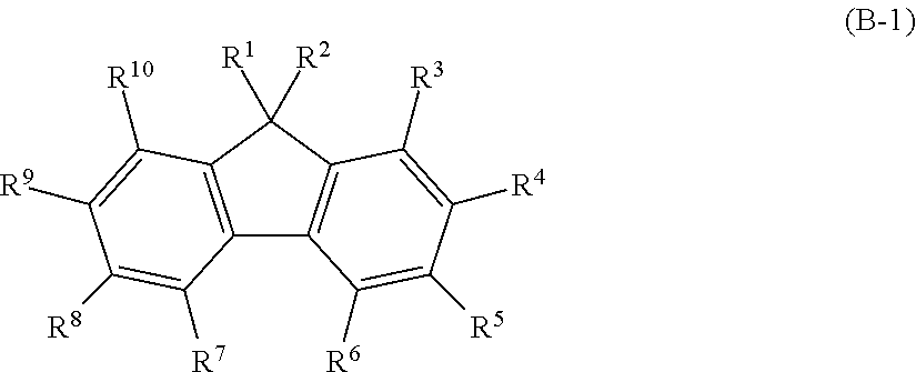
C12=C(C([R1])([R2])C3=C1C([R6])=C([R5])C([R4])=C3[R3])C([R10])=C([R9])C([R8])=C2[R7]
